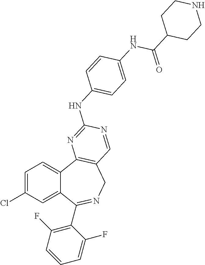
C1=C(Cl)C=C2C(=C1)C1=C(CN=C2C2=C(F)C=CC=C2F)C=NC(NC2=CC=C(NC(C3CCNCC3)=O)C=C2)=N1
